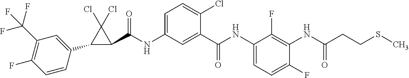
C1(C2=CC(C(F)(F)F)=C(F)C=C2)C(C(NC2=CC=C(Cl)C(C(NC3=CC=C(F)C(NC(CCSC)=O)=C3F)=O)=C2)=O)C1(Cl)Cl
